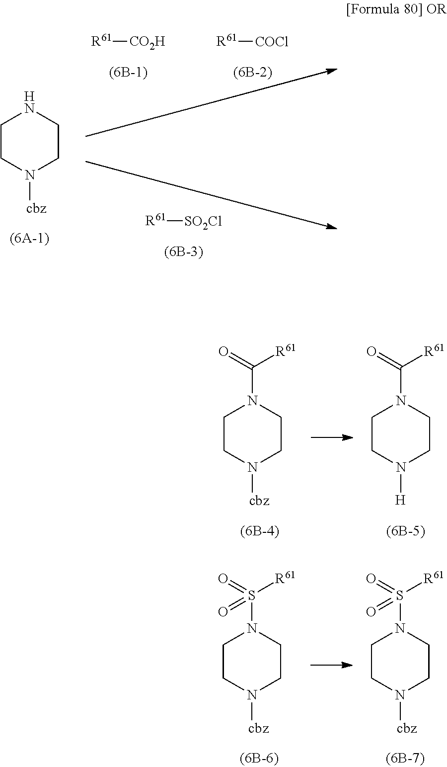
C1CN([cbz])CCN1.[R61][CO2H].[R61][COCl].[R61][SO2Cl].C1CN([cbz])CCN1S([R61])(=O)=O.C1CN([cbz])CCN1S([R61])(=O)=O.C1CN([cbz])CCN1C([R61])=O.C1CN([H])CCN1C([R61])=O
